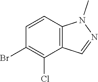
C1=CC2=C(C(Cl)=C1Br)C=NN2C
